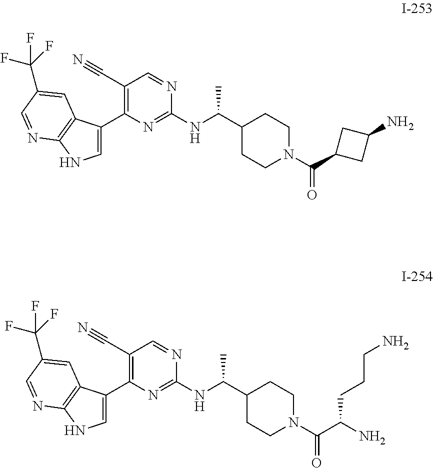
C1=C(C2=C(C#N)C=NC(NC(C3CCN(C(C4CC(N)C4)=O)CC3)C)=N2)C2=C(N1)N=CC(C(F)(F)F)=C2.C1=C(C2=C(C#N)C=NC(NC(C3CCN(C(C(N)CCCN)=O)CC3)C)=N2)C2=C(N1)N=CC(C(F)(F)F)=C2
